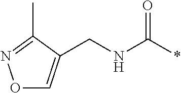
N(CC1=CON=C1C)C(*)=O
